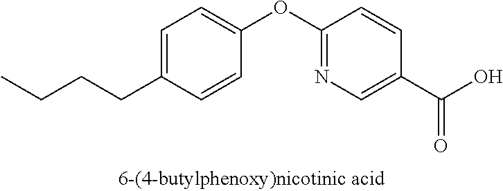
C1=C(CCCC)C=CC(OC2=NC=C(C(O)=O)C=C2)=C1
